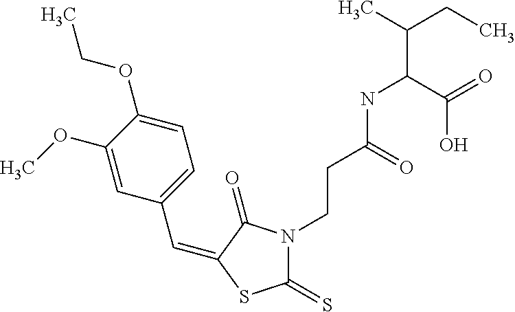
C(C1=CC=C(OCC)C(OC)=C1)=C1C(=O)N(CCC(NC(C(O)=O)C(CC)C)=O)C(=S)S1
